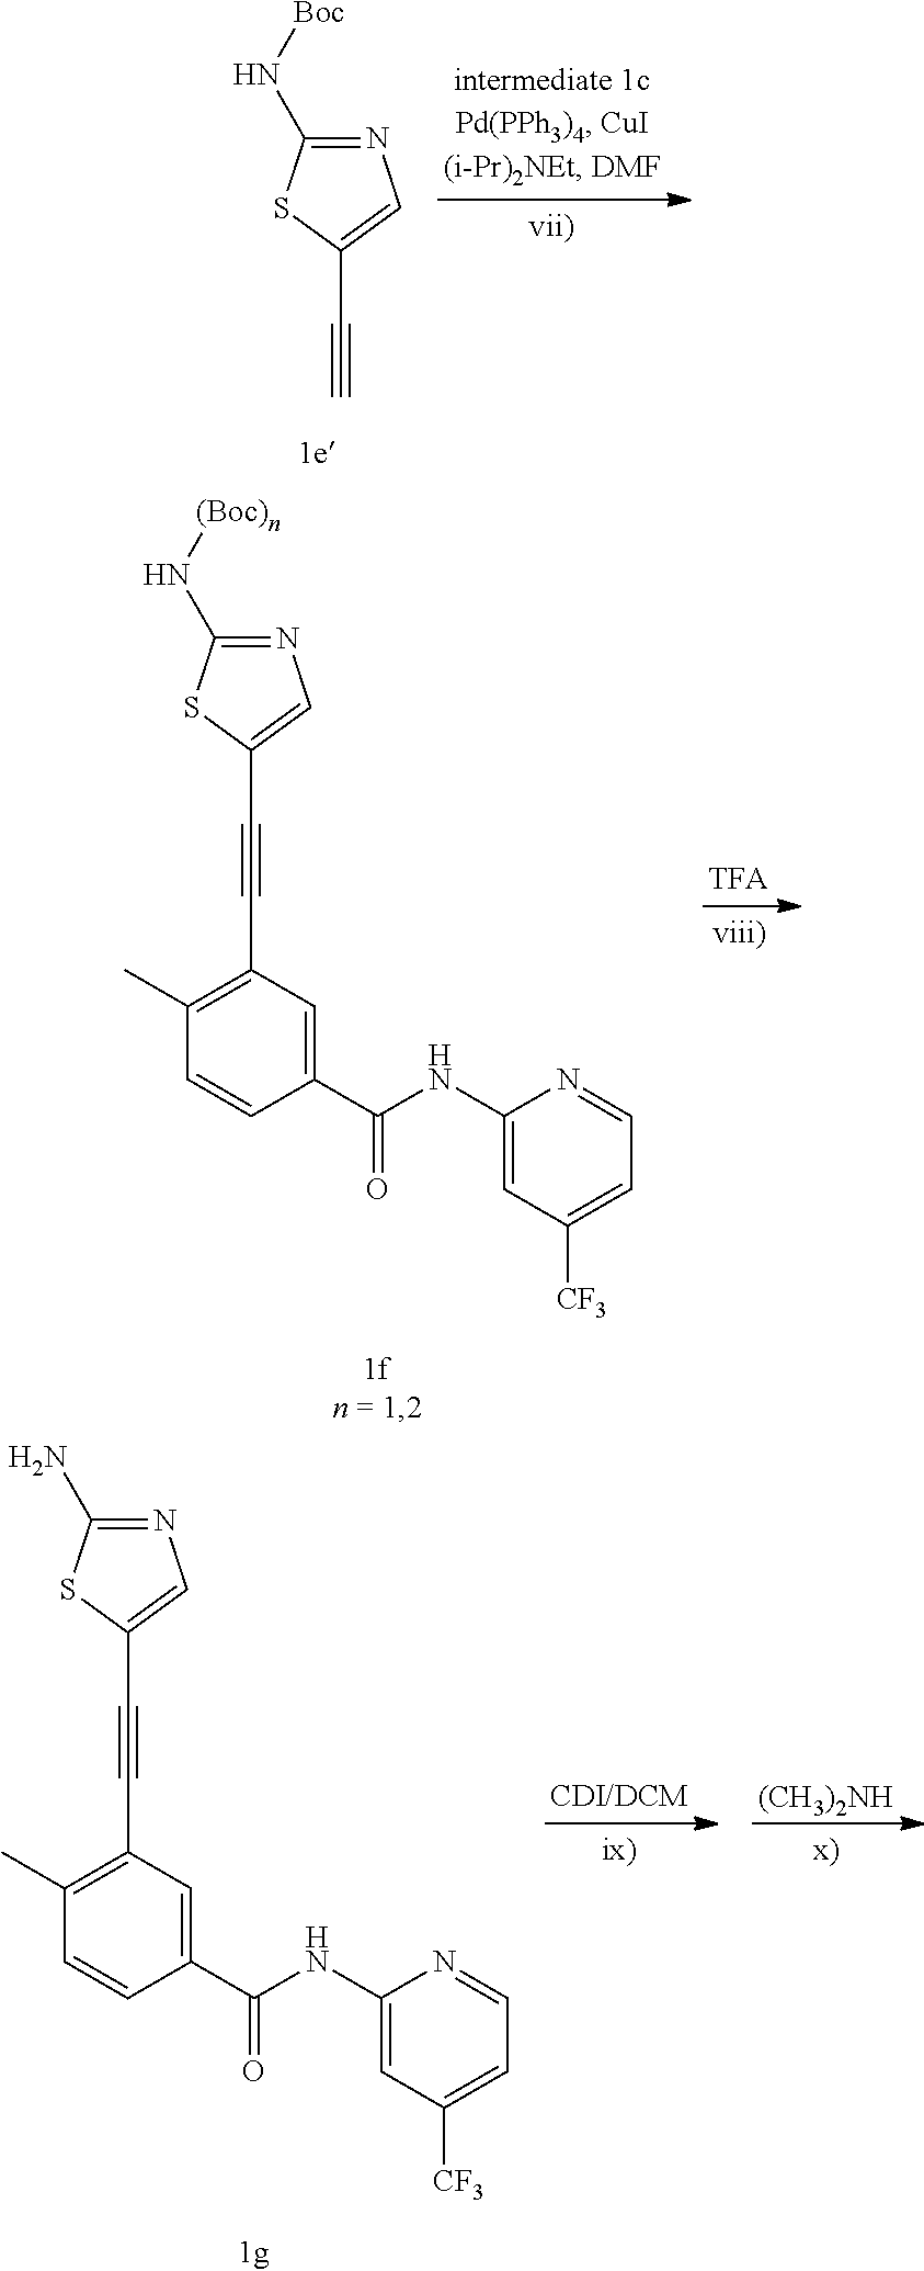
N1=C(N[Boc])SC(C#C)=C1.N1=C(N[(Boc)n])SC(C#CC2=C(C)C=CC(C(NC3=CC([CF3])=CC=N3)=O)=C2)=C1.N1=C(N)SC(C#CC2=C(C)C=CC(C(NC3=CC([CF3])=CC=N3)=O)=C2)=C1.[(CH3)2NH]
